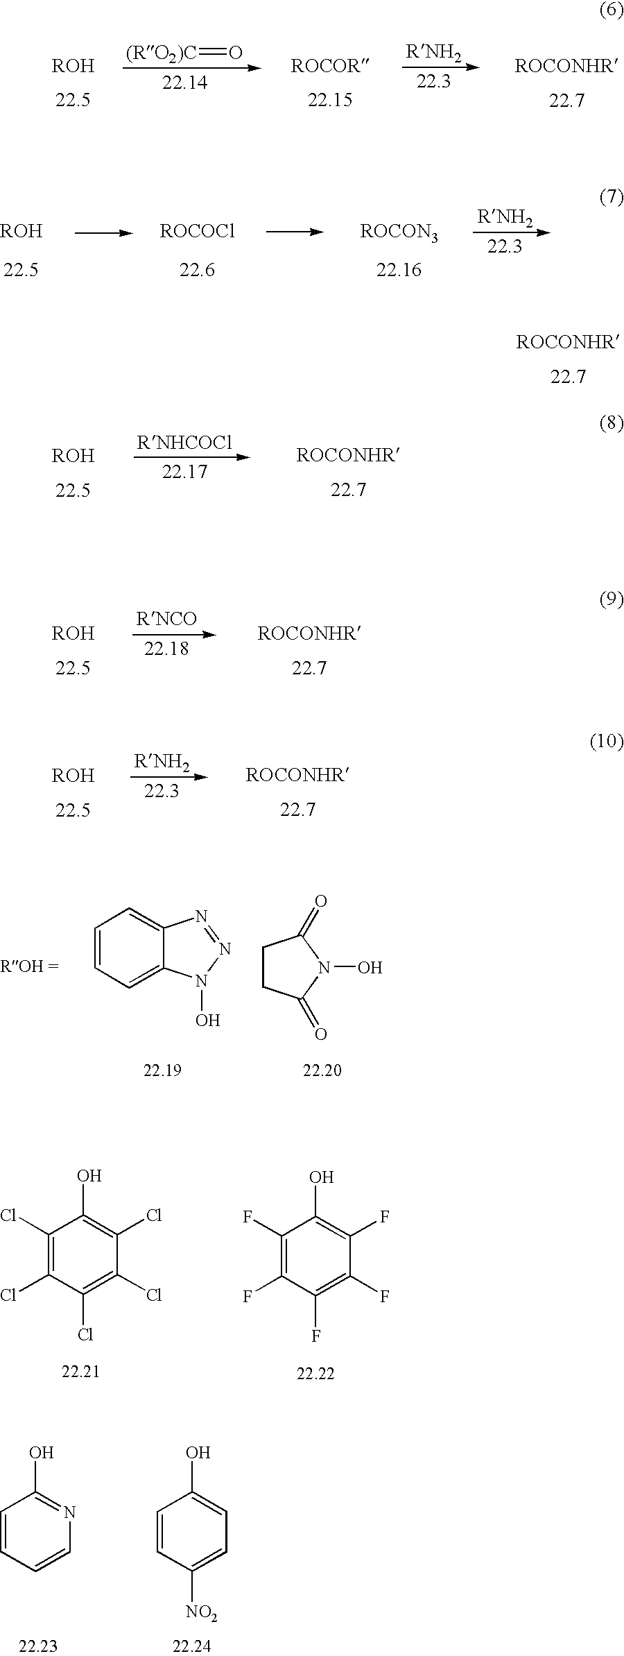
C1=CC=C2C(=C1)N=NN2O.C1CC(=O)N(O)C1=O.[(RO2)C]=O.C1(Cl)=C(Cl)C(Cl)=C(Cl)C(Cl)=C1O.C1(F)=C(F)C(F)=C(F)C(F)=C1O.C1=CC=CN=C1O.C1=CC([NO2])=CC=C1O
